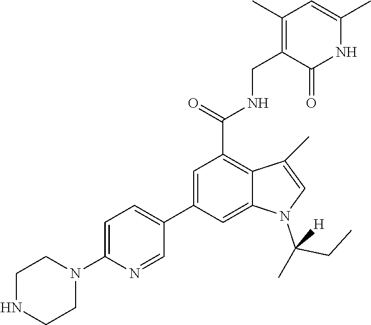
C1(C)=C(CNC(C2=C3C(=CC(C4=CC=C(N5CCNCC5)N=C4)=C2)N(C(CC)(C)[H])C=C3C)=O)C(=O)NC(C)=C1
